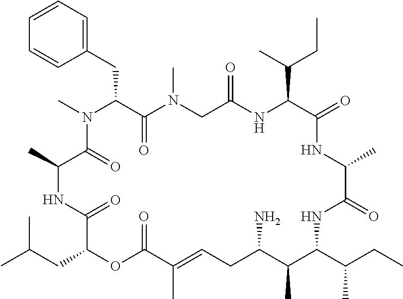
C1=CC=C(CC2C(=O)N(C)CC(=O)NC(C(C)CC)C(=O)NC(C)C(=O)NC(C(C)CC)C(C)C(N)CC=C(C)C(=O)OC(CC(C)C)C(=O)NC(C)C(=O)N2C)C=C1
